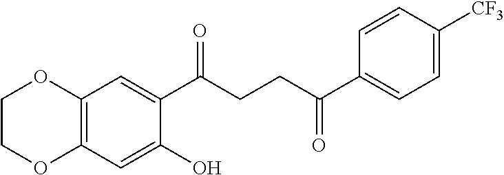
C12=C(C=C(O)C(C(CCC(C3=CC=C([CF3])C=C3)=O)=O)=C1)OCCO2
